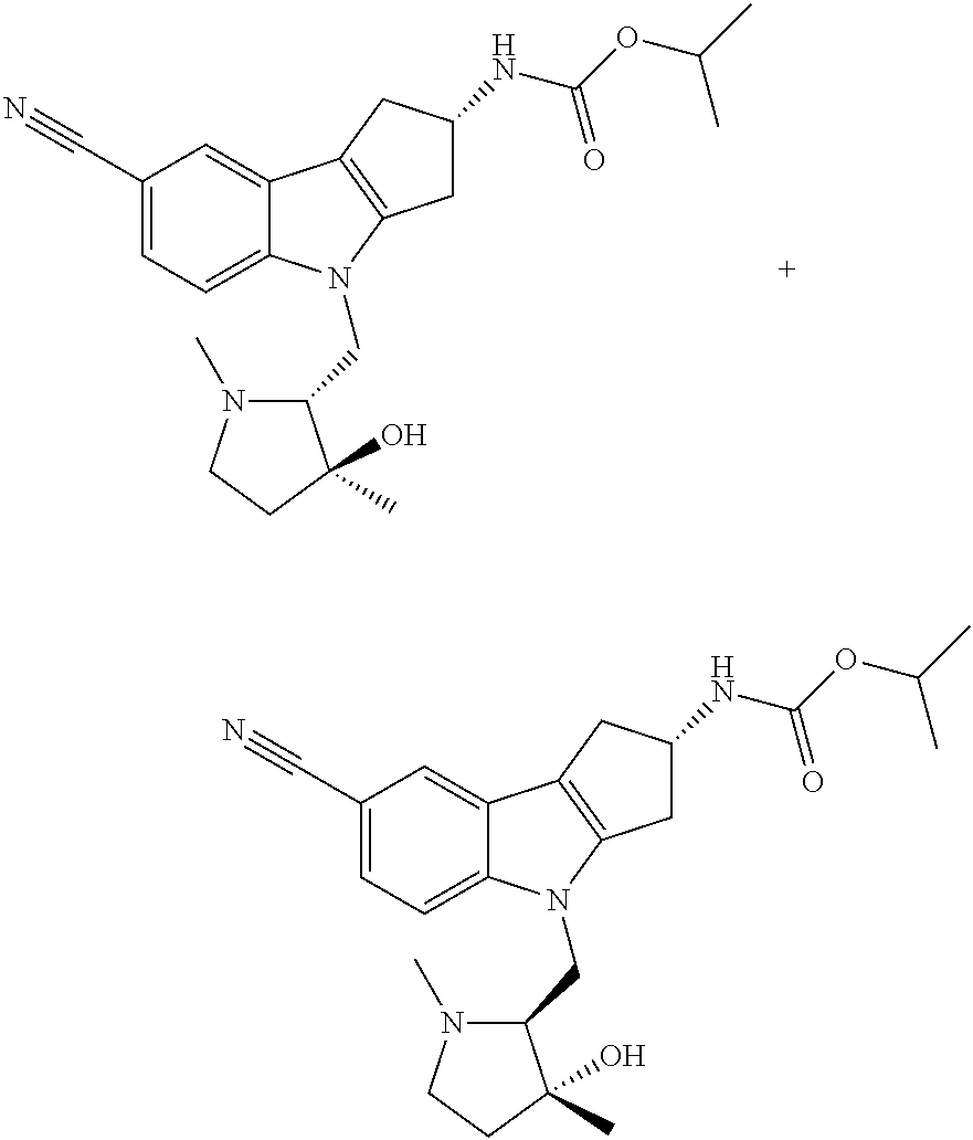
C1(C#N)=CC=C2C(=C1)C1=C(N2CC2N(C)CCC2(O)C)CC(NC(OC(C)C)=O)C1.C1(C#N)=CC=C2C(=C1)C1=C(N2CC2N(C)CCC2(O)C)CC(NC(OC(C)C)=O)C1
